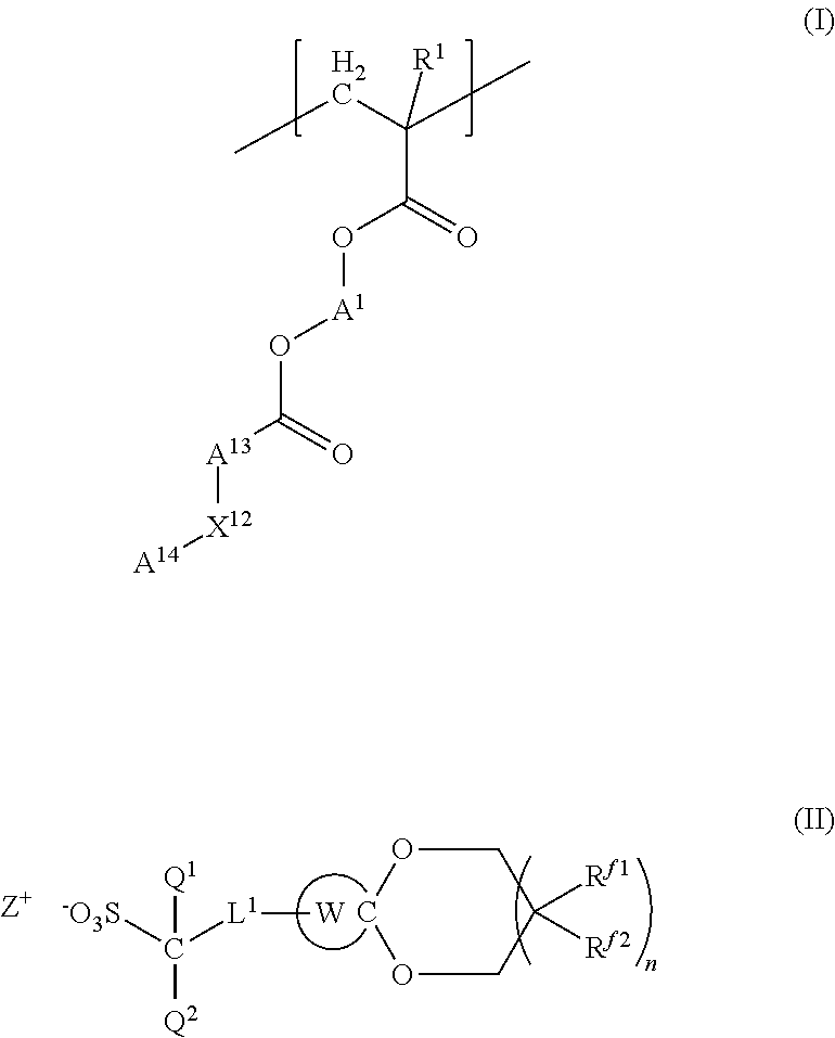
[A14][X12][A13]C(O[A1]OC(C(CC)(C)[R1])=O)=O.[-O3S]C([L1][W])([Q1])[Q2].[Z+].O1CC([Rf1])([Rf2])COC1
